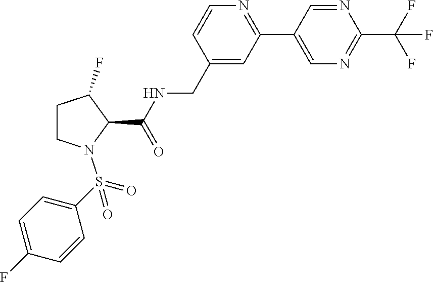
C(C1=CC(C2=CN=C(C(F)(F)F)N=C2)=NC=C1)NC(C1C(F)CCN1S(=O)(=O)C1=CC=C(F)C=C1)=O
